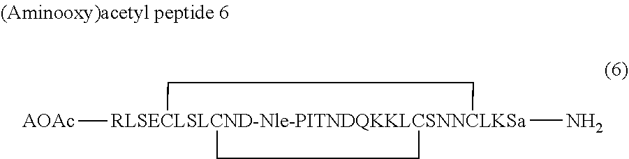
[RLSECLSLCND-Nle-PITNDQKKLCSNNCLKSa]12(N)([AOAc])(CC1)CC2
